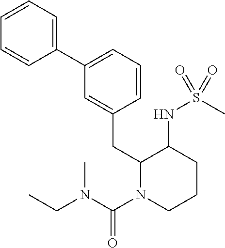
C1(C2=CC=CC(CC3N(C(=O)N(CC)C)CCCC3NS(C)(=O)=O)=C2)=CC=CC=C1
